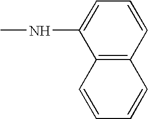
C1(NC)=CC=CC2=C1C=CC=C2
